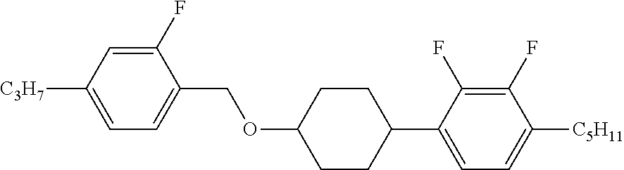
C1(F)=CC([C3H7])=CC=C1COC1CCC(C2=CC=C([C5H11])C(F)=C2F)CC1
